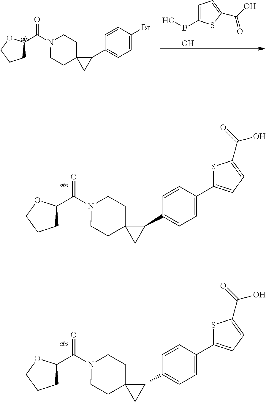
C1C(C(N2CCC3(CC2)CC3C2=CC=C(C3=CC=C(C(O)=O)S3)C=C2)=O)OCC1.C1C(C(N2CCC3(CC2)CC3C2=CC=C(C3=CC=C(C(O)=O)S3)C=C2)=O)OCC1.C1C(C(N2CCC3(CC2)CC3C2=CC=C(Br)C=C2)=O)OCC1.C1(B(O)O)=CC=C(C(=O)O)S1
